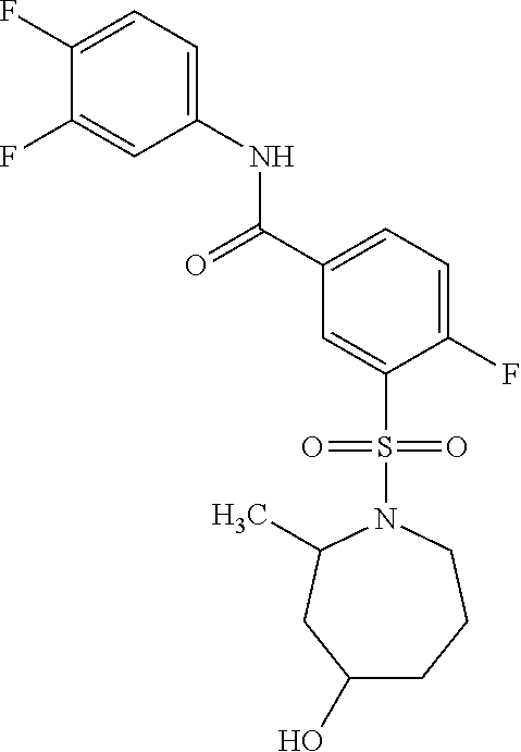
C1(F)=CC=C(NC(C2=CC=C(F)C(S(=O)(=O)N3C(C)CC(O)CCC3)=C2)=O)C=C1F
